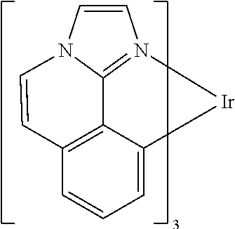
C1=CC=C2C3=C1C=CN1C3=N(C=C1)[Ir]2
